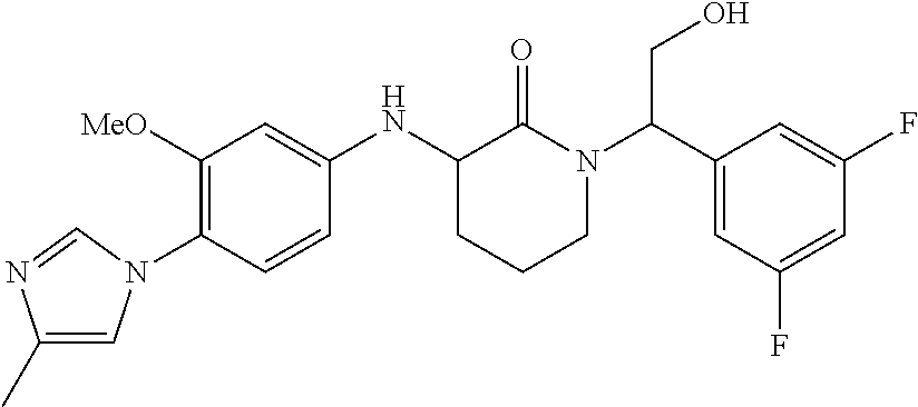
C1([MeO])=C(N2C=C(C)N=C2)C=CC(NC2CCCN(C(C3=CC(F)=CC(F)=C3)CO)C2=O)=C1
